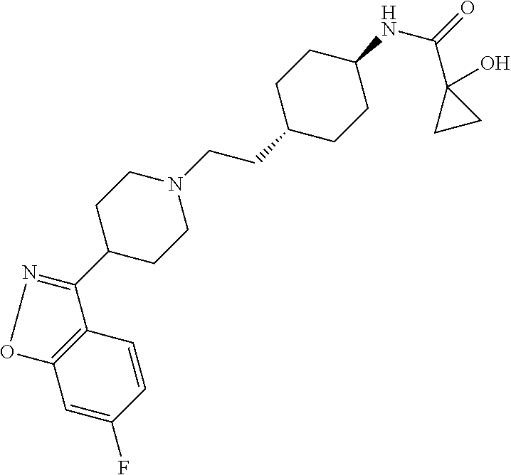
C1=C(F)C=CC2=C1ON=C2C1CCN(CCC2CCC(NC(=O)C3(O)CC3)CC2)CC1
